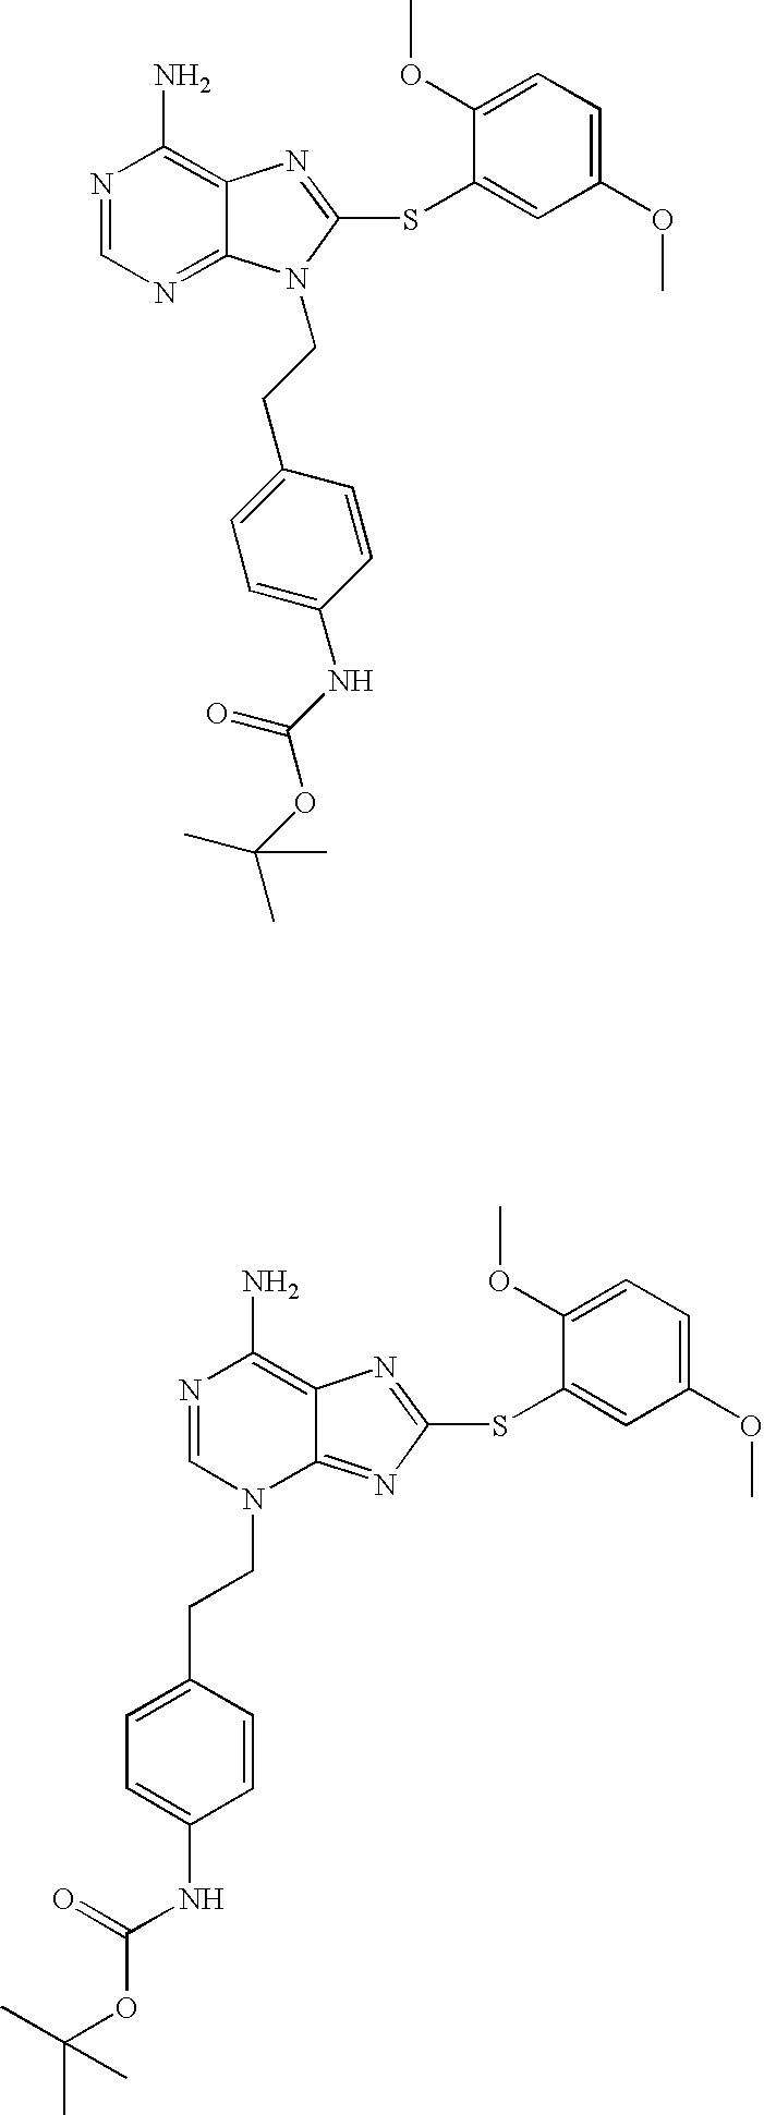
N1=CN=C2C(=C1N)N=C(SC1=CC(OC)=CC=C1OC)N2CCC1=CC=C(NC(=O)OC(C)(C)C)C=C1.N1=CN(CCC2=CC=C(NC(=O)OC(C)(C)C)C=C2)C2=NC(SC3=CC(OC)=CC=C3OC)=NC2=C1N
